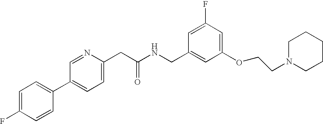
FC1=CC=C(C2=CC=C(CC(NCC3=CC(OCCN4CCCCC4)=CC(F)=C3)=O)N=C2)C=C1
